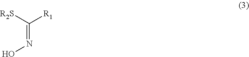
C(=NO)([R2S])[R1]
